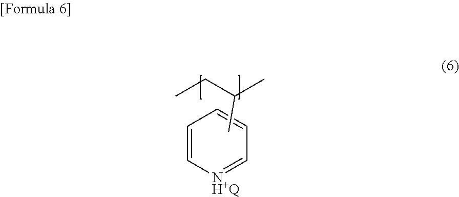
C1=C[NH+Q]=CC=C1.C(CC)(C)C
